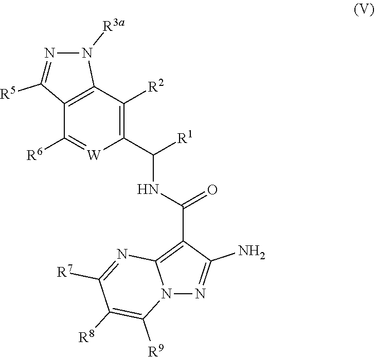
C1([R6])=[W]C(C(NC(C2=C3N(N=C2N)C([R9])=C([R8])C([R7])=N3)=O)[R1])=C([R2])C2=C1C([R5])=NN2[R3a]
